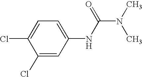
C1(NC(N(C)C)=O)=CC=C(Cl)C(Cl)=C1
